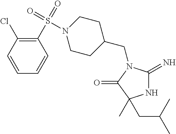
N1C(=N)N(CC2CCN(S(C3=C(Cl)C=CC=C3)(=O)=O)CC2)C(=O)C1(CC(C)C)C
